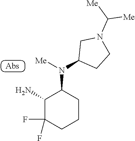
C1(N)C(F)(F)CCCC1N(C1CCN(C([Me])[Me])C1)[Me]
